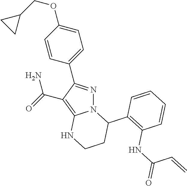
N12N=C(C3=CC=C(OCC4CC4)C=C3)C(C(=O)N)=C1NCCC2C1=C(NC(=O)C=C)C=CC=C1
